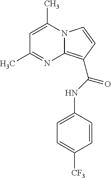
C1=C(C)N2C(=C(C(NC3=CC=C([CF3])C=C3)=O)C=C2)N=C1C
